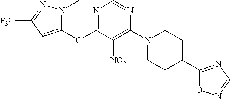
C1(OC2=NC=NC(N3CCC(C4=NC(C)=NO4)CC3)=C2[NO2])=CC([F3C])=NN1C
